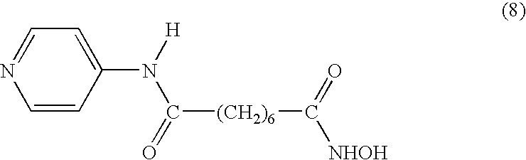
C1=CC(N([H])C(=O)[(CH2)6]C([NHOH])=O)=CC=N1
